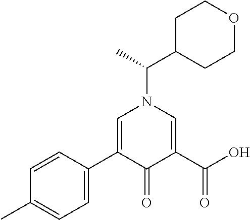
C1=CC(C2=CN(C(C3CCOCC3)C)C=C(C(O)=O)C2=O)=CC=C1C
